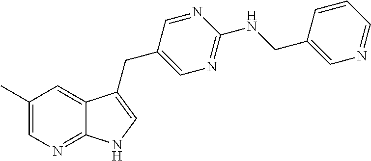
C1(C)=CN=C2C(=C1)C(CC1=CN=C(NCC3=CN=CC=C3)N=C1)=CN2
